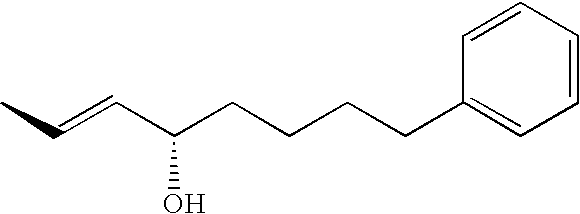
CC=CC(CCCCC1=CC=CC=C1)O
